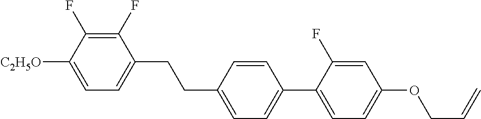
C1(F)=C(F)C([C2H5O])=CC=C1CCC1=CC=C(C2=CC=C(OCC=C)C=C2F)C=C1
